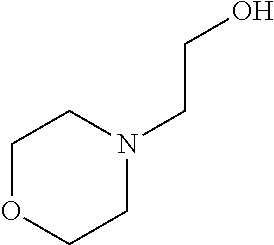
N1(CCO)CCOCC1
